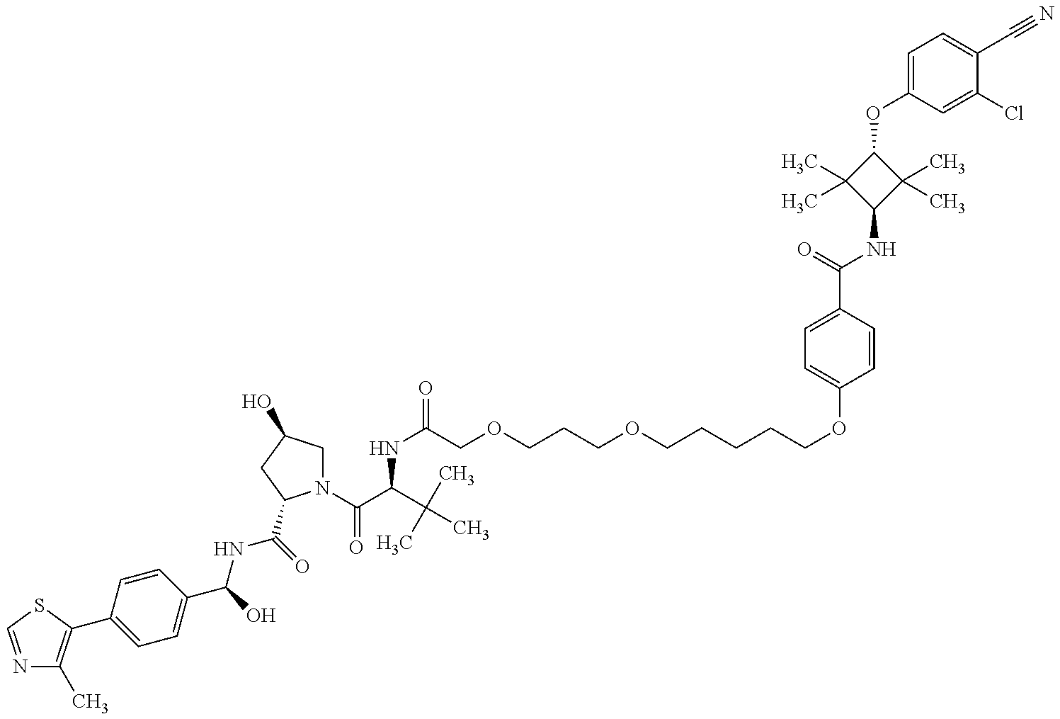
N1=CSC(C2=CC=C(C(NC(=O)C3N(C(=O)C(NC(COCCCOCCCCCOC4=CC=C(C(=O)NC5C(C)(C)C(OC6=CC=C(C#N)C(Cl)=C6)C5(C)C)C=C4)=O)C(C)(C)C)CC(O)C3)O)C=C2)=C1C
